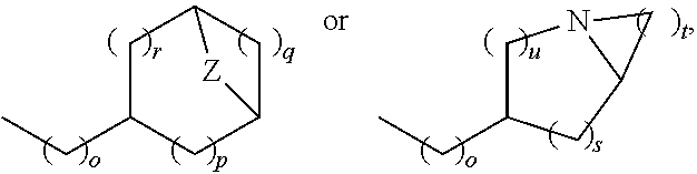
C1(CC)CN2C(C1)C2.C12CC(CC)CC(C1)[Z]2
